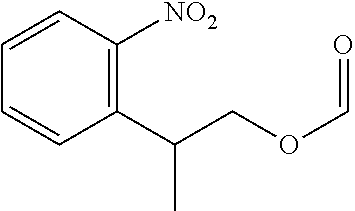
C1=CC([NO2])=C(C(COC=O)C)C=C1
